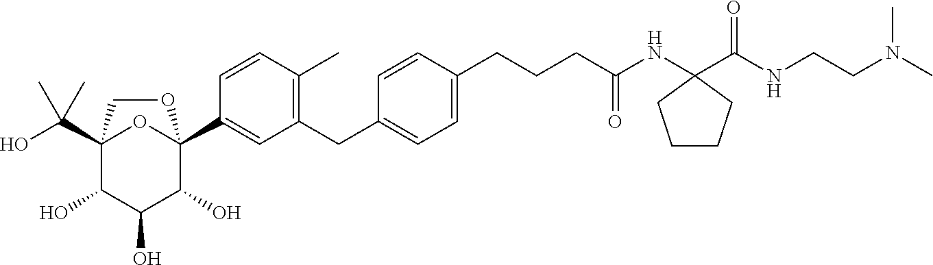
C12(C(O)(C)C)C(O)C(O)C(O)C(C3=CC(CC4=CC=C(CCCC(NC5(C(NCCN(C)C)=O)CCCC5)=O)C=C4)=C(C)C=C3)(O1)OC2
